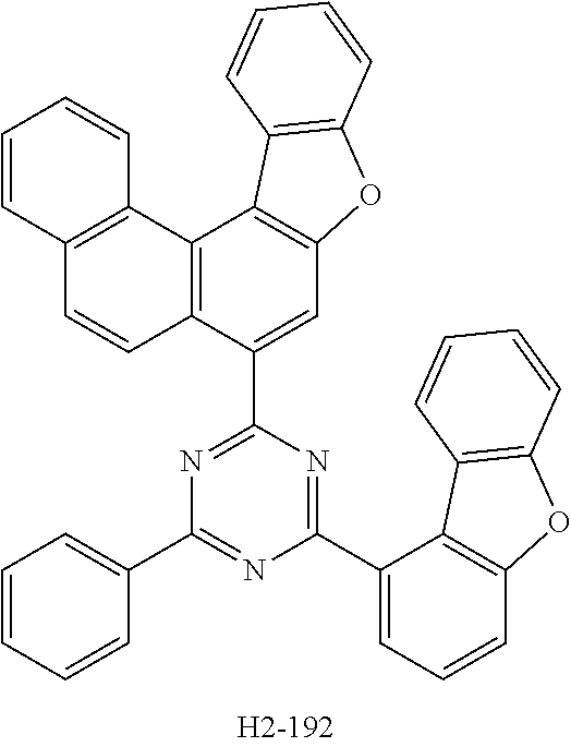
C1=CC2=C(C=C1)C1=C(C=C2)C(C2=NC(C3=CC=CC=C3)=NC(C3=CC=CC4=C3C3=C(O4)C=CC=C3)=N2)=CC2=C1C1=C(O2)C=CC=C1
